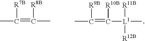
C(=C(C)[R8B])(C)[R7B].CC(=C([L1](C)([R12B])[R11B])[R10B])[R9B]
